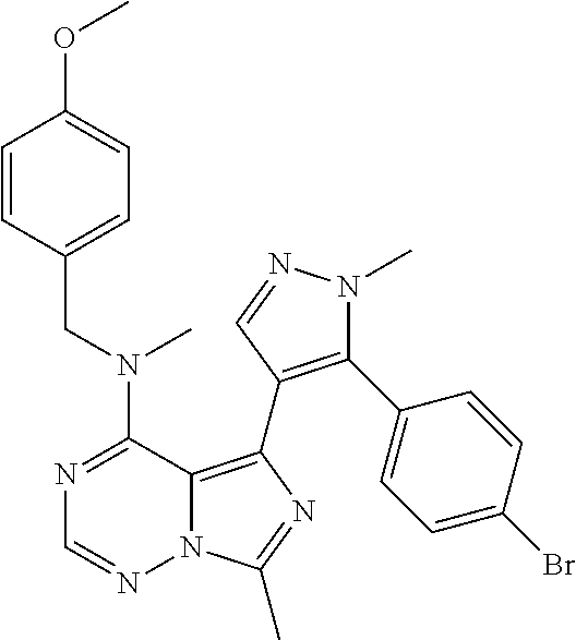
N12C(=C(C3=C(C4=CC=C(Br)C=C4)N(C)N=C3)N=C1C)C(N(CC1=CC=C(OC)C=C1)C)=NC=N2
